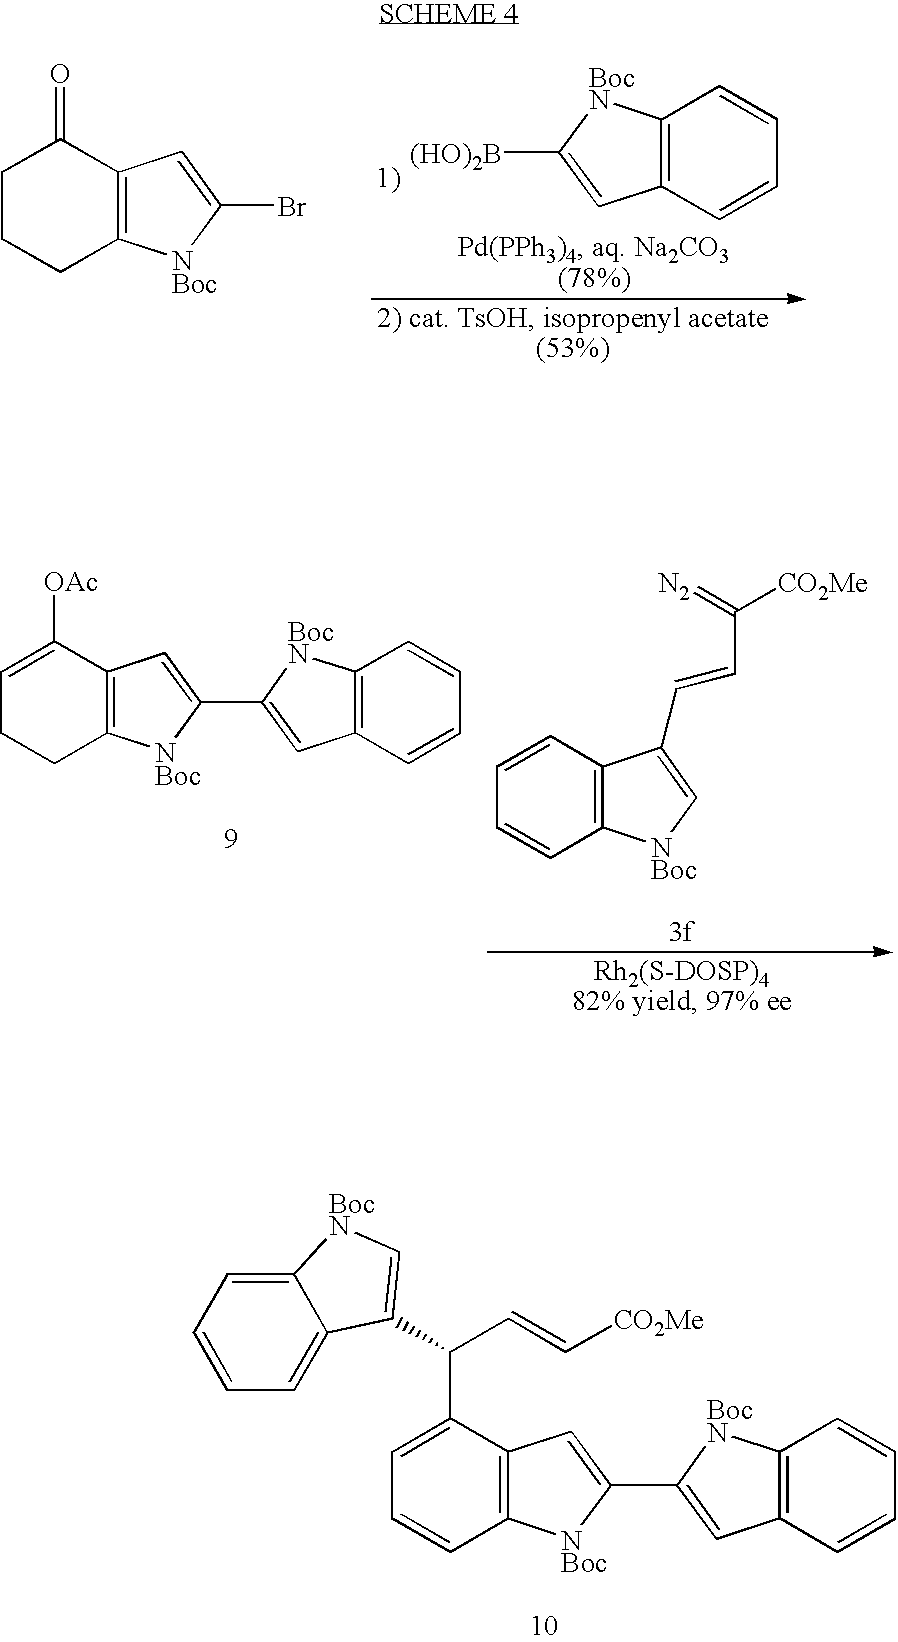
C12=C(C=CC=C1)C=C([(HO)2B])[BocN]2.C1CCC2=C(C1=O)C=C(Br)[NBoc]2.C1=C([OAc])C2=C(CC1)[NBoc]C(C1=CC3=C([BocN]1)C=CC=C3)=C2.C1=CC2=C(C=C1)[NBoc]C=C2C=CC([CO2Me])=[N2].C1=CC=C2C(=C1)C(C(C1=CC=CC3=C1C=C(C1=CC4=C([BocN]1)C=CC=C4)[NBoc]3)C=C[CO2Me])=C[BocN]2
